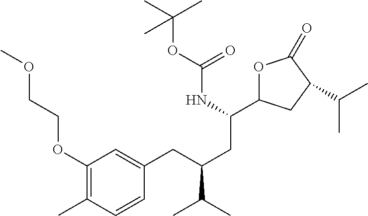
C1(OCCOC)=C(C)C=CC(CC(CC(NC(OC(C)(C)C)=O)C2OC(=O)C(C(C)C)C2)C(C)C)=C1
